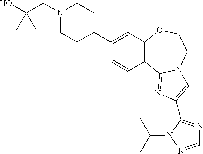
C1(C2CCN(CC(O)(C)C)CC2)=CC2=C(C=C1)C1=NC(C3=NC=NN3C(C)C)=CN1CCO2
